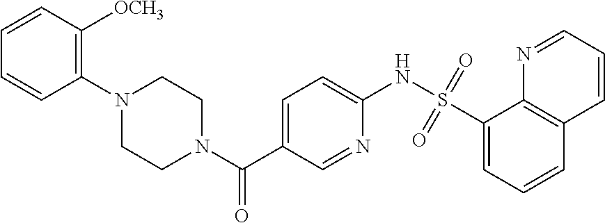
C1(N2CCN(C(C3=CC=C(NS(C4=CC=CC5=C4N=CC=C5)(=O)=O)N=C3)=O)CC2)=C([OCH3])C=CC=C1
